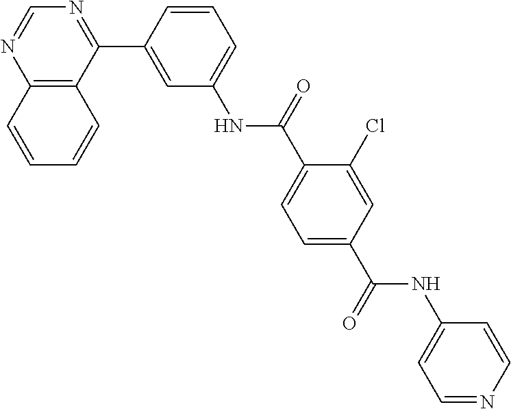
C12=C(C(C3=CC(NC(C4=CC=C(C(NC5=CC=NC=C5)=O)C=C4Cl)=O)=CC=C3)=NC=N1)C=CC=C2
